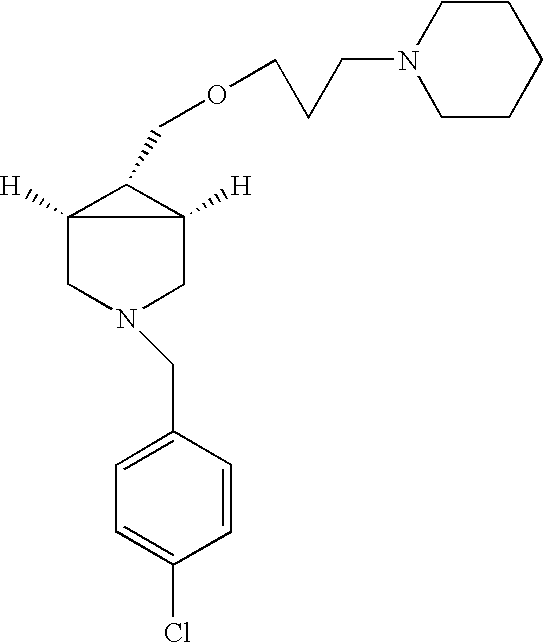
C1=C(CN2CC3([H])C([H])(C2)C3COCCCN2CCCCC2)C=CC(Cl)=C1
